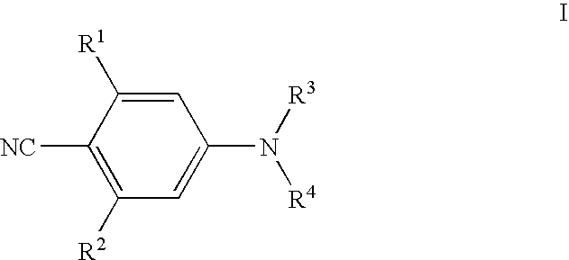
C1=C([R1])C([NC])=C([R2])C=C1N([R3])[R4]
